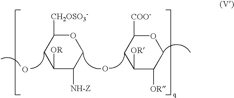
C1([CH2OSO3-])CC([OR])C([NH-Z])CO1.O.O.C1([COO-])CC([OR])C([OR])CO1
